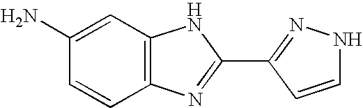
C1=C(N)C=CC2=C1NC(C1=NNC=C1)=N2
